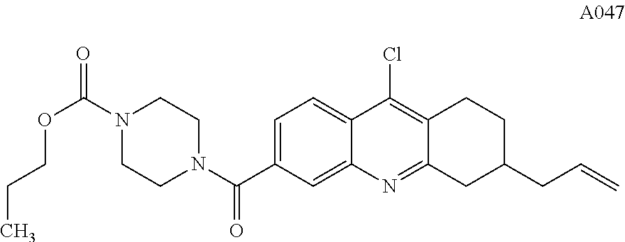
C1=C(C(N2CCN(C(=O)OCCC)CC2)=O)C=C2C(=C1)C(Cl)=C1C(=N2)CC(CC=C)CC1
